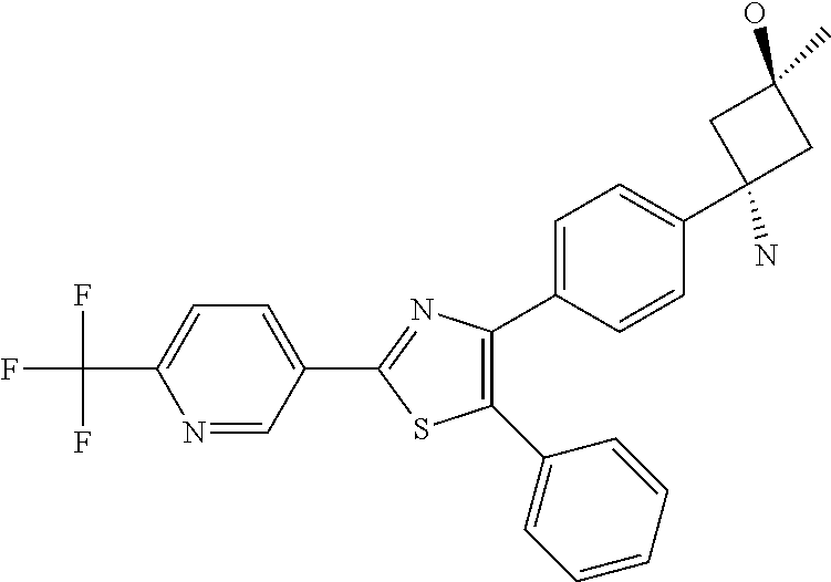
C1=C(C(F)(F)F)N=CC(C2=NC(C3=CC=C(C4(N)CC(O)(C)C4)C=C3)=C(C3=CC=CC=C3)S2)=C1
